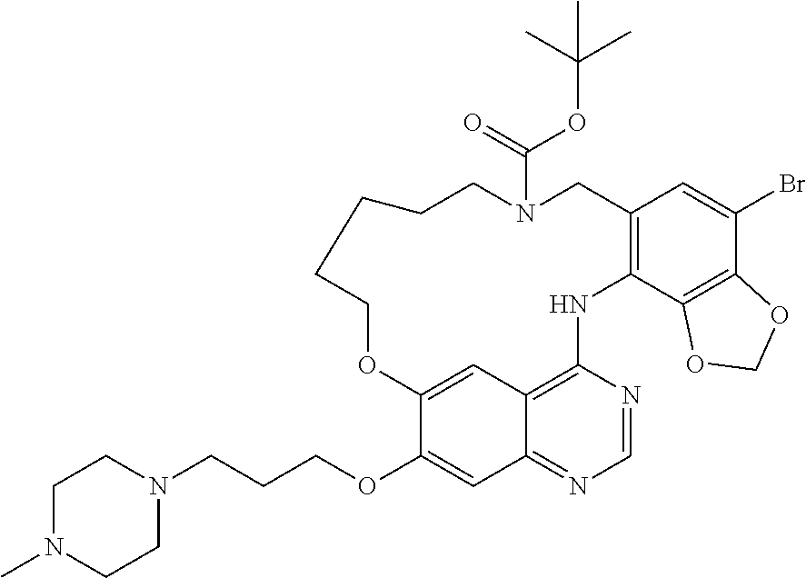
C1N(C)CCN(CCCOC2=CC3=NC=NC4=C3C=C2OCCCCCN(C(=O)OC(C)(C)C)CC2=C(N4)C3=C(C(Br)=C2)OCO3)C1
